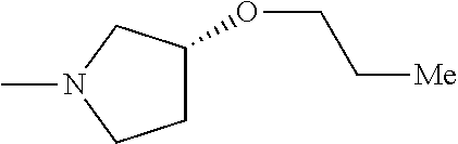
O(C1CCN(C)C1)CC[Me]
